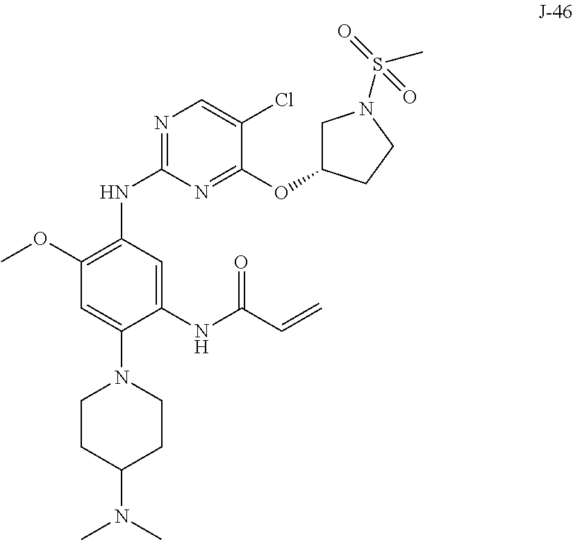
C1(OC)=C(NC2=NC=C(Cl)C(OC3CN(S(C)(=O)=O)CC3)=N2)C=C(NC(C=C)=O)C(N2CCC(N(C)C)CC2)=C1
